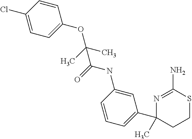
C1=C(NC(C(C)(C)OC2=CC=C(Cl)C=C2)=O)C=CC=C1C1(C)CCSC(N)=N1
